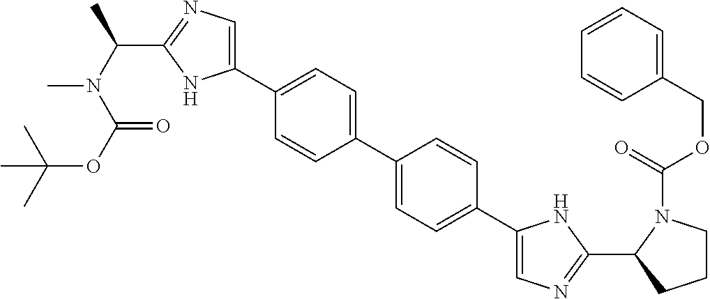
C1(C2N(C(OCC3=CC=CC=C3)=O)CCC2)=NC=C(C2=CC=C(C3=CC=C(C4=CN=C(C(N(C)C(OC(C)(C)C)=O)C)N4)C=C3)C=C2)N1
